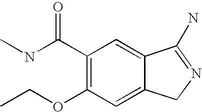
C1(C(NC)=O)=C(OCC)C=C2C(=C1)C(N)=NC2
